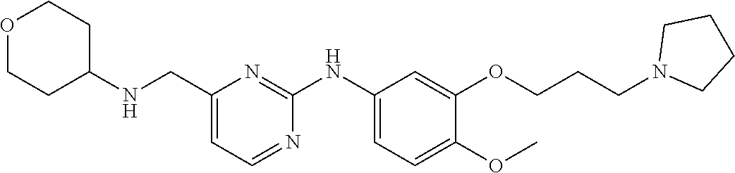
C1(CNC2CCOCC2)=CC=NC(NC2=CC=C(OC)C(OCCCN3CCCC3)=C2)=N1
